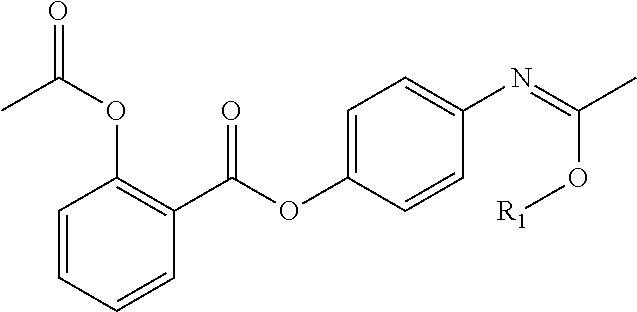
C1=CC=CC(C(OC2=CC=C(N=C(C)O[R1])C=C2)=O)=C1OC(C)=O
